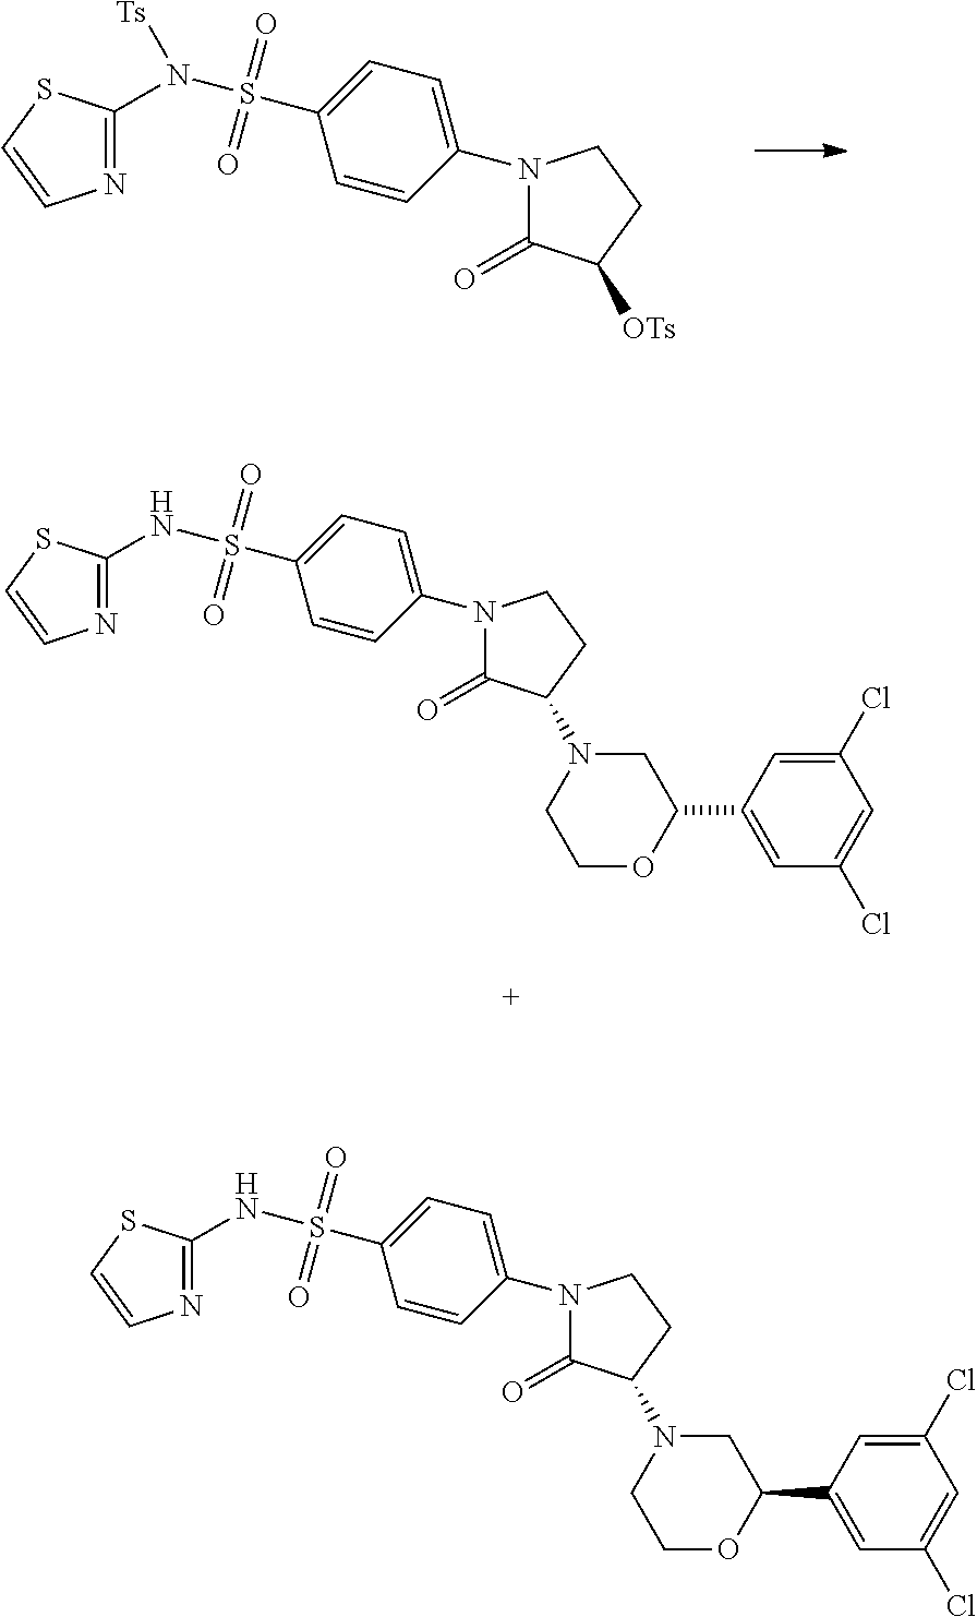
C1(N([Ts])S(C2=CC=C(N3C(=O)C([OTs])CC3)C=C2)(=O)=O)=NC=CS1.C1(NS(C2=CC=C(N3C(=O)C(N4CCOC(C5=CC(Cl)=CC(Cl)=C5)C4)CC3)C=C2)(=O)=O)=NC=CS1.C1(NS(C2=CC=C(N3C(=O)C(N4CCOC(C5=CC(Cl)=CC(Cl)=C5)C4)CC3)C=C2)(=O)=O)=NC=CS1
